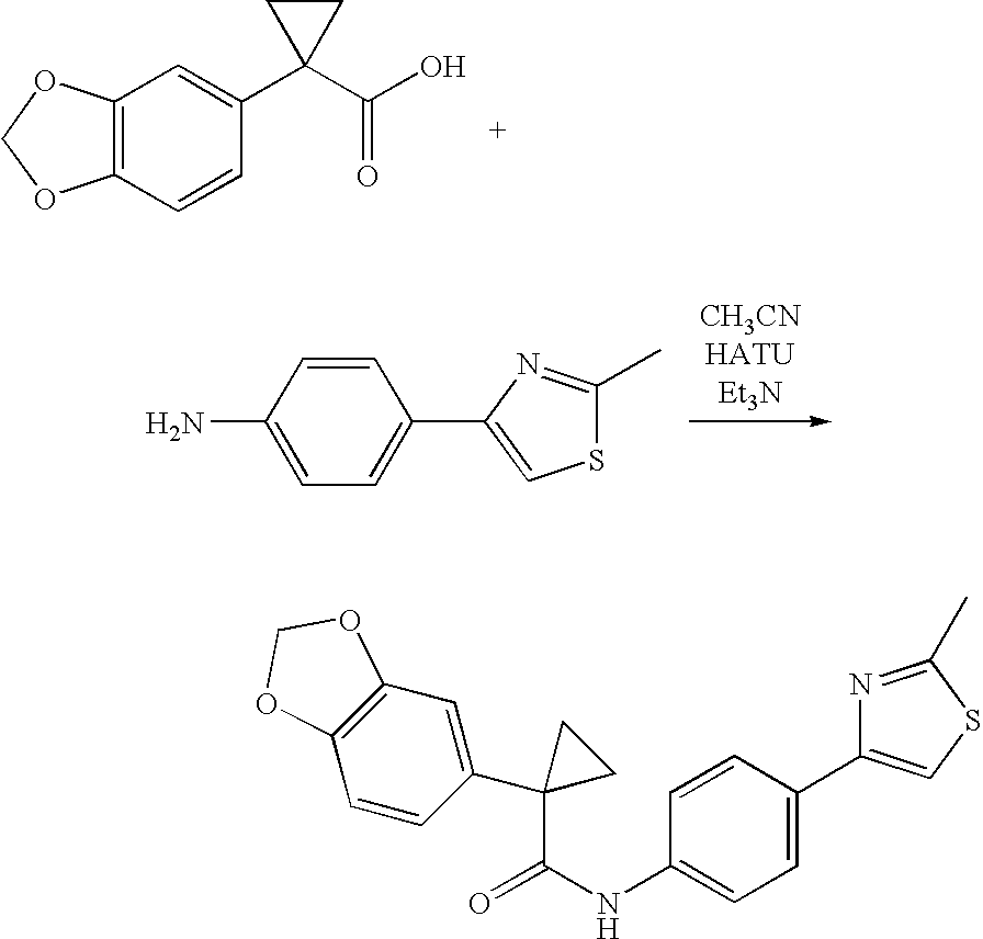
C12=C(C=CC(C3(C(O)=O)CC3)=C1)OCO2.C1=C(N)C=CC(C2=CSC(C)=N2)=C1.C1=CC(C2=CSC(C)=N2)=CC=C1NC(=O)C1(C2=CC3=C(C=C2)OCO3)CC1
